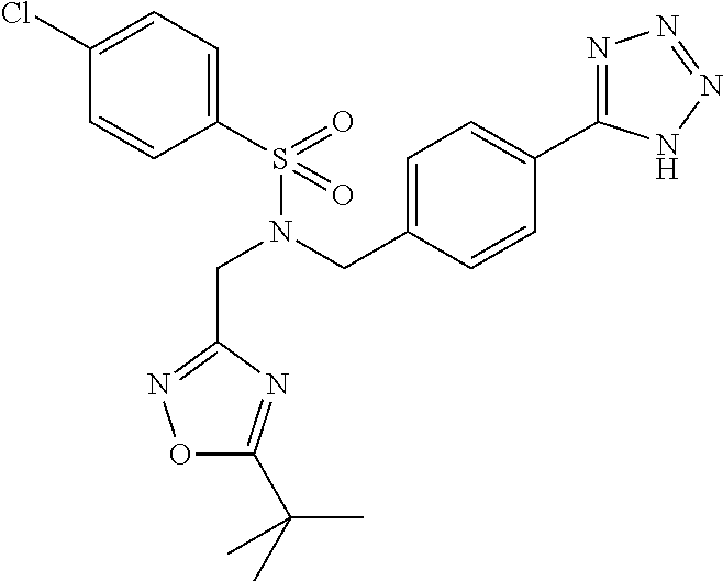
C1(S(N(CC2=CC=C(C3=NN=NN3)C=C2)CC2=NOC(C(C)(C)C)=N2)(=O)=O)=CC=C(Cl)C=C1
